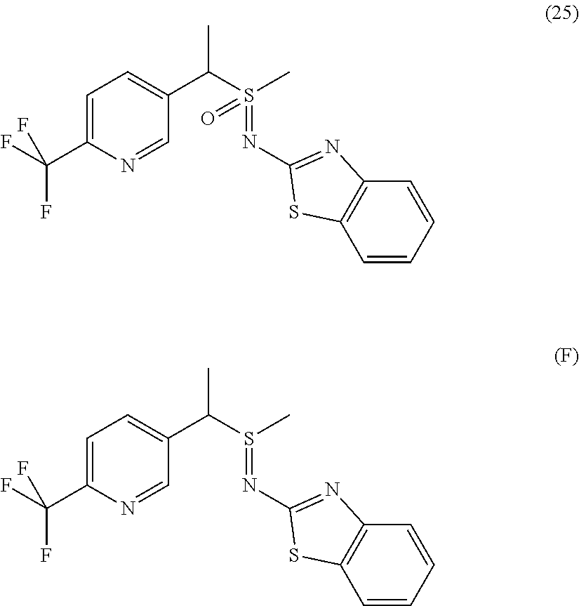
C1=C(C(F)(F)F)N=CC(C(S(C)(=NC2=NC3=C(C=CC=C3)S2)=O)C)=C1.C1=C(C(F)(F)F)N=CC(C(S(=NC2=NC3=C(C=CC=C3)S2)C)C)=C1
